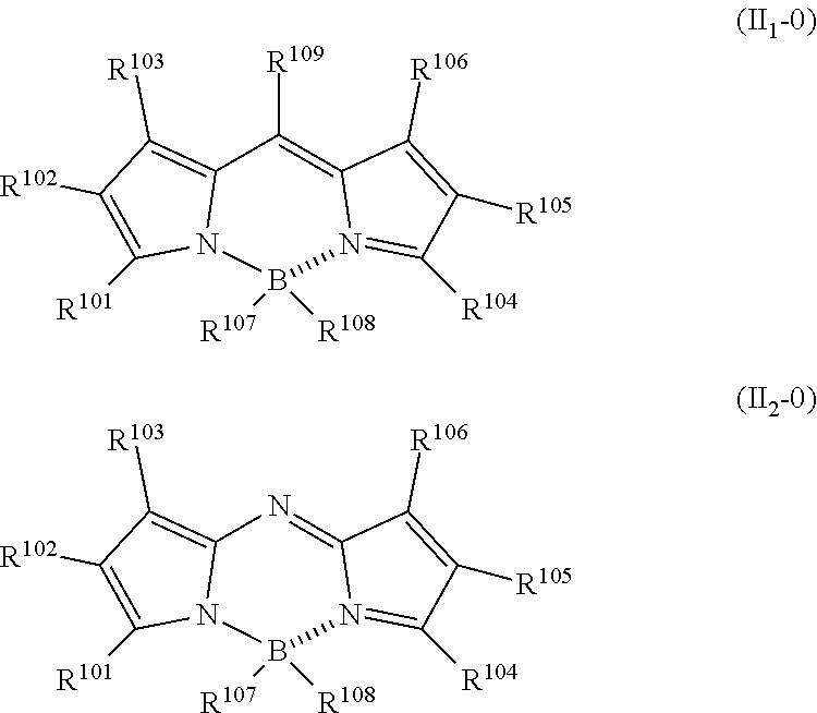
C12=C([R103])C([R102])=C([R101])N1B([R107])([R108])N1=C([R104])C([R105])=C([R106])C1=C2[R109].C12=C([R103])C([R102])=C([R101])N1B([R107])([R108])N1=C([R104])C([R105])=C([R106])C1=N2
